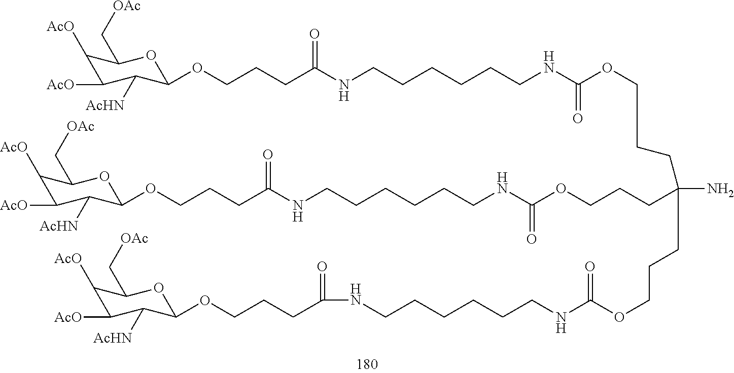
C(CCCCCNC(OCCCC(CCCOC(NCCCCCCNC(CCCOC1C([AcHN])C([AcO])C([AcO])C(C[OAc])O1)=O)=O)(N)CCCOC(NCCCCCCNC(CCCOC1C([AcHN])C([AcO])C([AcO])C(C[OAc])O1)=O)=O)=O)NC(CCCOC1C([AcHN])C([AcO])C([AcO])C(C[OAc])O1)=O
